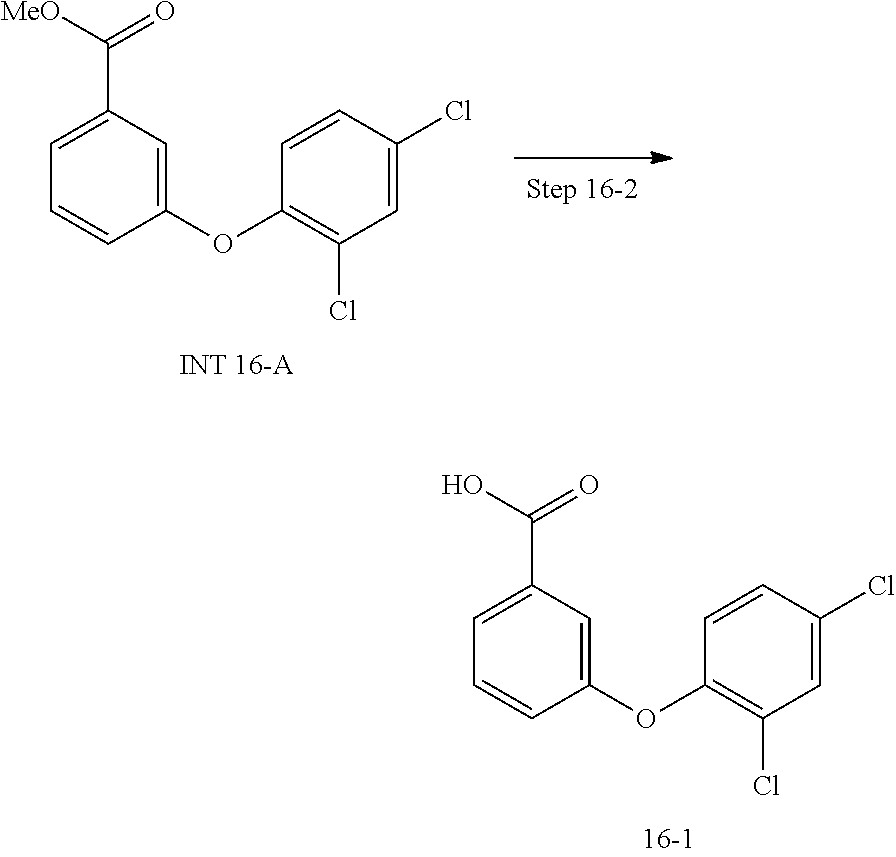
C1(OC2=CC(C(O)=O)=CC=C2)=C(Cl)C=C(Cl)C=C1.C1(OC2=CC(C([MeO])=O)=CC=C2)=C(Cl)C=C(Cl)C=C1
